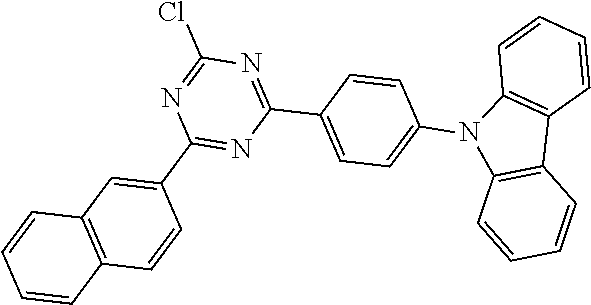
C1=CC(N2C3=C(C4=C2C=CC=C4)C=CC=C3)=CC=C1C1=NC(Cl)=NC(C2=CC3=C(C=C2)C=CC=C3)=N1
